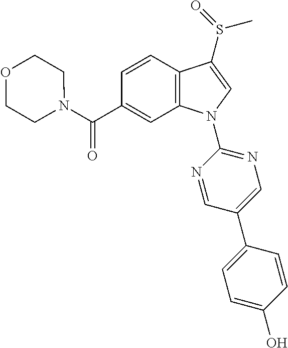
C(C1=CC2=C(C=C1)C(S(=O)C)=CN2C1=NC=C(C2=CC=C(O)C=C2)C=N1)(=O)N1CCOCC1
